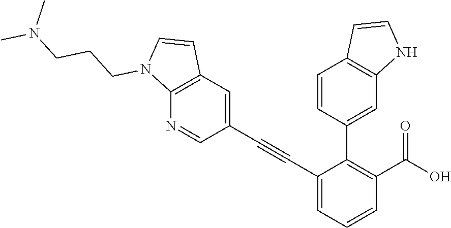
C1=C(C#CC2=CC3=C(N=C2)N(CCCN(C)C)C=C3)C(C2=CC3=C(C=C2)C=CN3)=C(C(O)=O)C=C1
